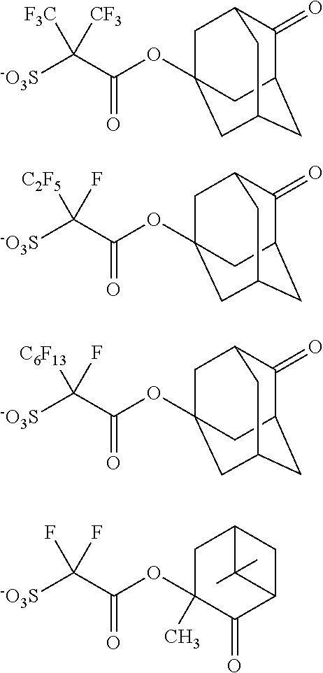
[-O3S]C(C(OC12CC3C(=O)C(CC(C1)C3)C2)=O)([F3C])[CF3].[-O3S]C(C(OC12CC3C(=O)C(CC(C1)C3)C2)=O)([C2F5])F.[-O3S]C(C(OC12CC3C(=O)C(CC(C1)C3)C2)=O)([C6F13])F.[-O3S]C(C(OC1(C)CC2CC(C1=O)C2(C)C)=O)(F)F
